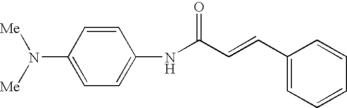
C1(N([Me])[Me])=CC=C(NC(C=CC2=CC=CC=C2)=O)C=C1
